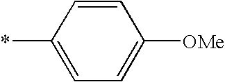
C1(*)=CC=C([OMe])C=C1
